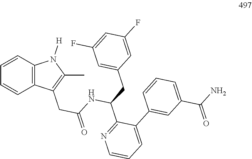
C12=C(C=CC=C1)N([H])C(C)=C2CC(=O)NC(CC1=CC(F)=CC(F)=C1)C1=NC=CC=C1C1=CC(C(N)=O)=CC=C1
